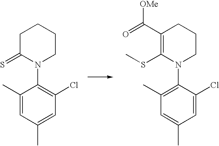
C1(C)=CC(C)=CC(Cl)=C1N1CCCCC1=S.C1(C)=C(N2CCCC(C(=O)[OMe])=C2SC)C(Cl)=CC(C)=C1
